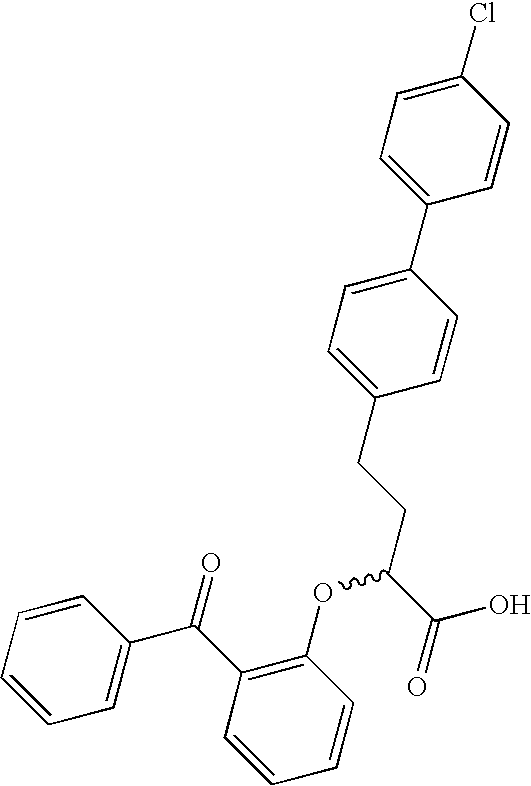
C1(Cl)=CC=C(C2=CC=C(CCC(C(O)=O)OC3=C(C(=O)C4=CC=CC=C4)C=CC=C3)C=C2)C=C1
